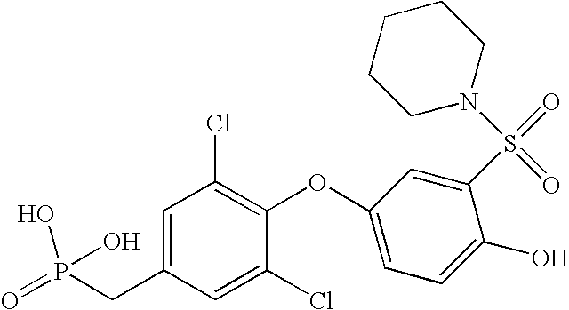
C1=C(CP(=O)(O)O)C=C(Cl)C(OC2=CC=C(O)C(S(=O)(=O)N3CCCCC3)=C2)=C1Cl
